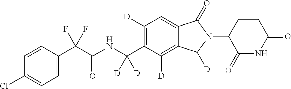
C1=CC(C(C(NC(C2=C([D])C=C3C(=C2[D])C([D])N(C2C(=O)NC(=O)CC2)C3=O)([D])[D])=O)(F)F)=CC=C1Cl
